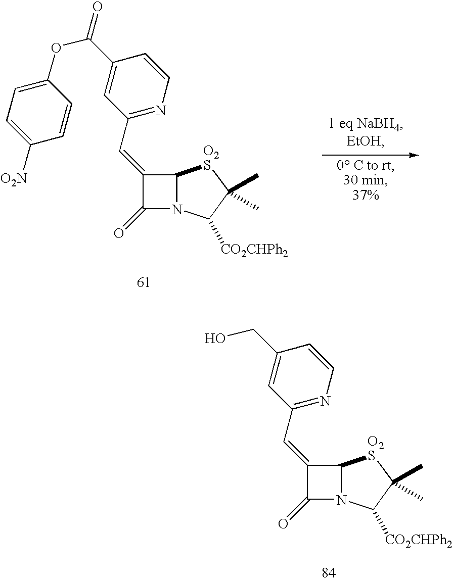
C1(C=C2C(=O)N3C2[O2S]C(C)(C)C3[CO2CHPh2])=NC=CC(C(=O)OC2=CC=C([O2N])C=C2)=C1.C1(C=C2C(=O)N3C2[O2S]C(C)(C)C3[CO2CHPh2])=NC=CC(CO)=C1
